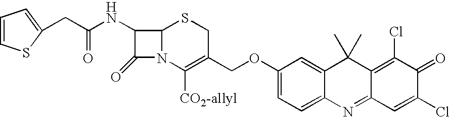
C1=CSC(CC(NC2C(=O)N3C2SCC(COC2=CC=C4C(=C2)C(C)(C)C2=C(Cl)C(=O)C(Cl)=CC2=N4)=C3[CO2-allyl])=O)=C1
